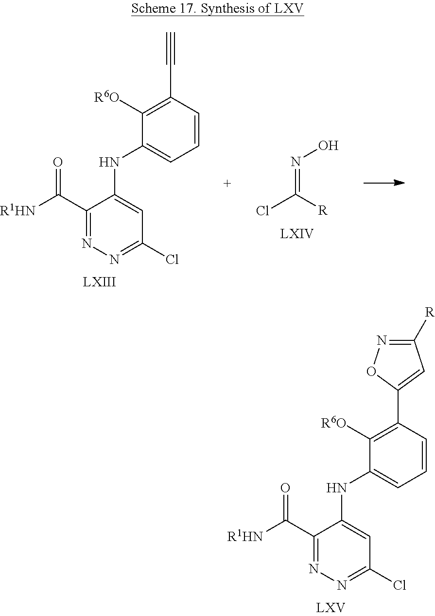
[R1HN]C(=O)C1=NN=C(Cl)C=C1NC1=CC=CC(C2=CC([R])=NO2)=C1[R6O].[R1HN]C(=O)C1=NN=C(Cl)C=C1NC1=CC=CC(C#C)=C1[R6O].N(=C([R])Cl)O
